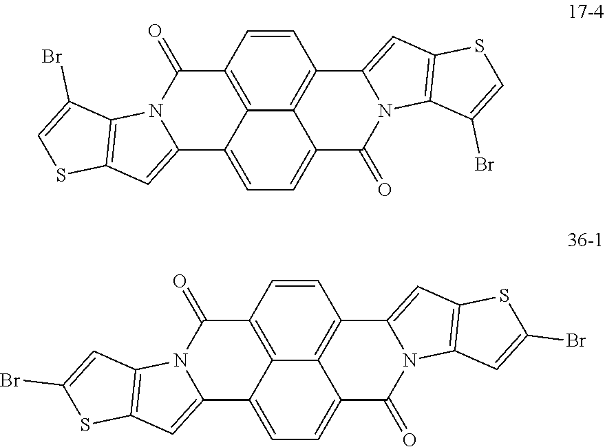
C1=CC2=C3C4=C1C1=CC5=C(N1C(=O)C4=CC=C3C1=CC3=C(N1C2=O)C(Br)=CS3)C(Br)=CS5.C1=CC2=C3C4=C1C1=CC5=C(N1C(=O)C4=CC=C3C1=CC3=C(N1C2=O)C=C(Br)S3)C=C(Br)S5
